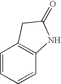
C1=CC=CC2=C1CC(=O)N2
